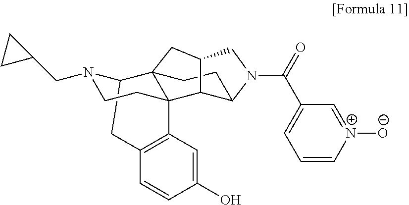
C12CC3=C(C4(CCN1CC1CC1)C21CCC2C4C(C1)CN2C(C1=CC=C[N+]([O-])=C1)=O)C=C(O)C=C3
